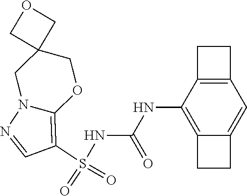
S(NC(NC1=C2C(=CC3=C1CC3)CC2)=O)(C1=C2N(N=C1)CC1(CO2)COC1)(=O)=O
